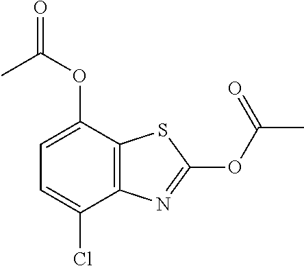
C1=C(Cl)C2=C(C(OC(=O)C)=C1)SC(OC(C)=O)=N2
